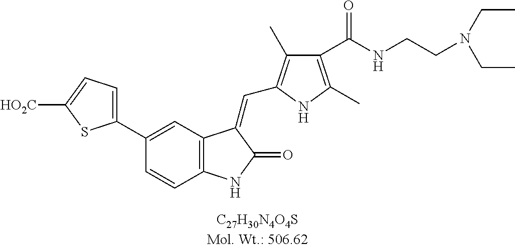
C1(C2=CC3=C(C=C2)NC(=O)C3=CC2=C(C)C(C(NCCN(CC)CC)=O)=C(C)N2)=CC=C([HO2C])S1
